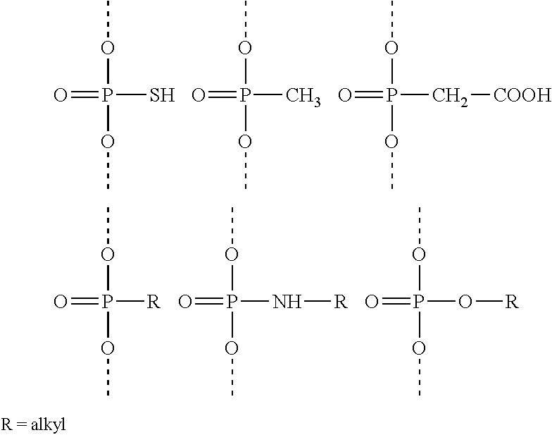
O=P(S)(OC)OC.O=P(C)(OC)OC.O=P(C[COOH])(OC)OC.O=P([R])(OC)OC.O=P(N[R])(OC)OC.O=P(O[R])(OC)OC
